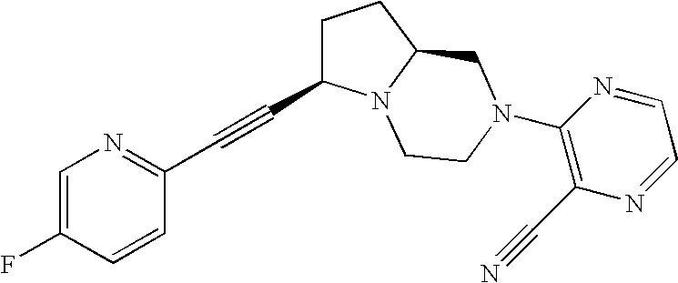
C(#CC1CCC2N1CCN(C1=C(C#N)N=CC=N1)C2)C1=NC=C(F)C=C1
